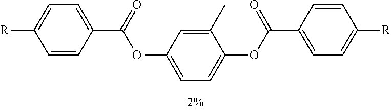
[R]C1=CC=C(C(=O)OC2=CC=C(OC(C3=CC=C([R])C=C3)=O)C(C)=C2)C=C1
